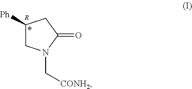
[R].C1([Ph])CN(C[CONH2])C(=O)C1
